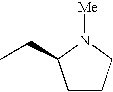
C1CCN([Me])C1CC
